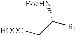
C([HOOC])C([R11])[BocHN]
